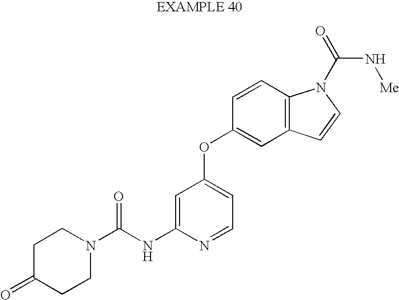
C(NC1=CC(OC2=CC3=C(C=C2)N(C(N[Me])=O)C=C3)=CC=N1)(=O)N1CCC(=O)CC1
